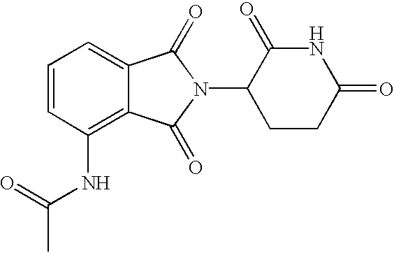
N1C(=O)CCC(N2C(=O)C3=CC=CC(NC(C)=O)=C3C2=O)C1=O
